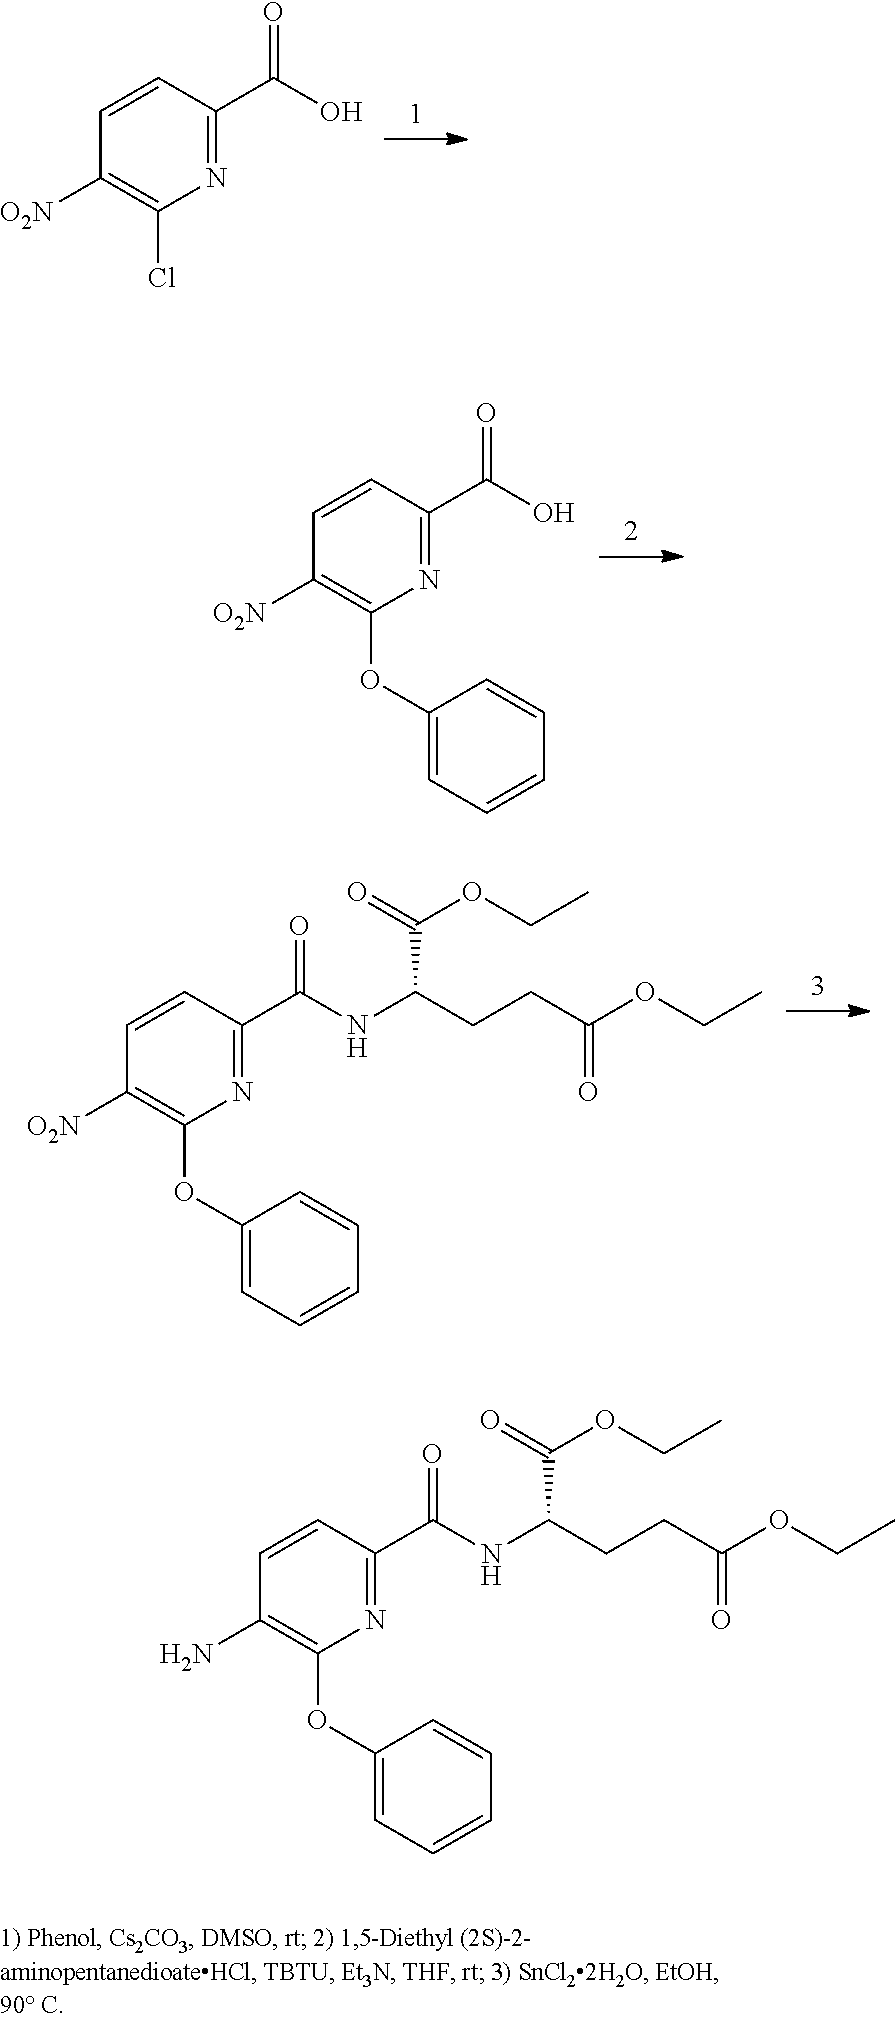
C1=CC(C(O)=O)=NC(Cl)=C1[O2N].C1=CC(C(O)=O)=NC(OC2=CC=CC=C2)=C1[O2N].C1=CC(C(NC(C(OCC)=O)CCC(OCC)=O)=O)=NC(OC2=CC=CC=C2)=C1[O2N].C1=CC(C(NC(C(OCC)=O)CCC(OCC)=O)=O)=NC(OC2=CC=CC=C2)=C1N
